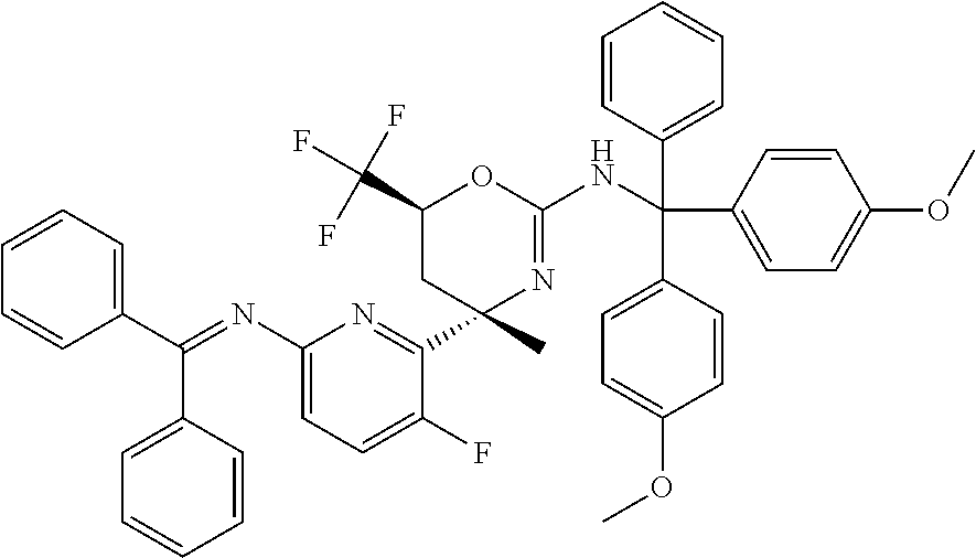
N1=C(C2(C)CC(C(F)(F)F)OC(NC(C3=CC=CC=C3)(C3=CC=C(OC)C=C3)C3=CC=C(OC)C=C3)=N2)C(F)=CC=C1N=C(C1=CC=CC=C1)C1=CC=CC=C1
